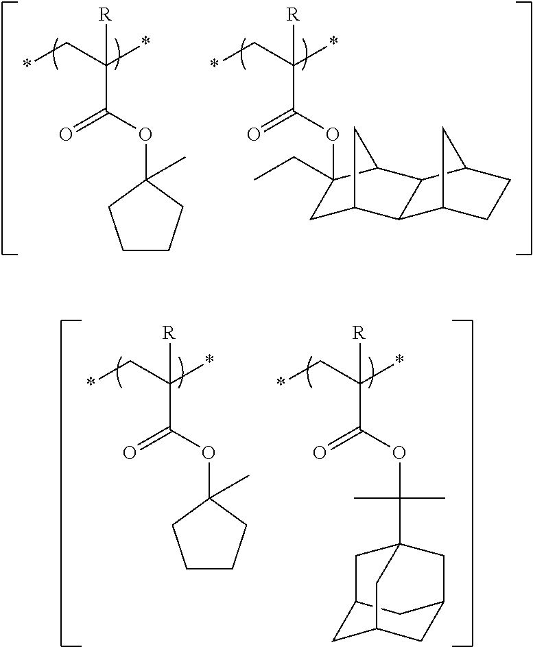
*CC(*)([R])C(OC1(C)CCCC1)=O.*CC(*)([R])C(OC(C)(C)C12CC3CC(CC(C3)C1)C2)=O.*CC(*)([R])C(OC1(CC)CC2CC1C1C2C2CCC1C2)=O.*CC(*)([R])C(OC1(C)CCCC1)=O
